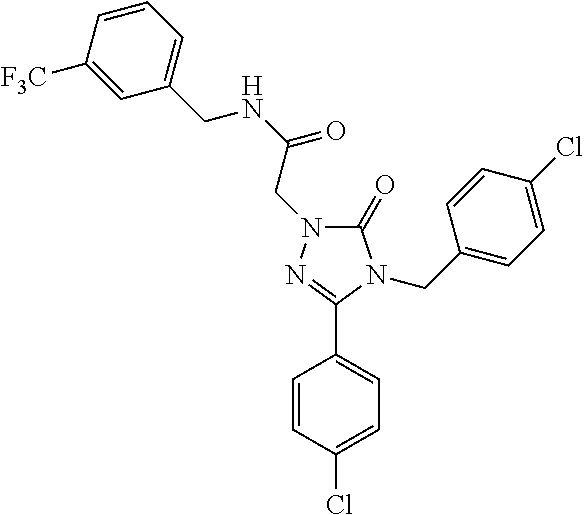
C(NC(=O)CN1C(=O)N(CC2=CC=C(Cl)C=C2)C(C2=CC=C(Cl)C=C2)=N1)C1=CC=CC([F3C])=C1
